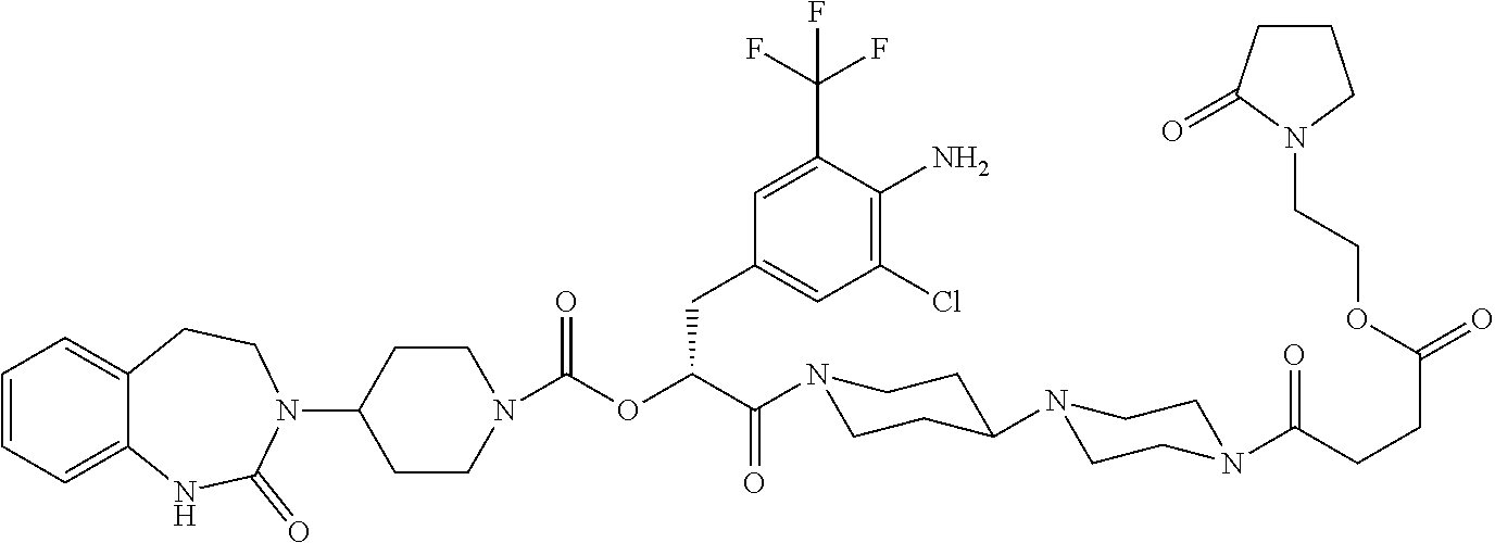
C1=CC=C2C(=C1)CCN(C1CCN(C(OC(C(=O)N3CCC(N4CCN(C(CCC(=O)OCCN5CCCC5=O)=O)CC4)CC3)CC3=CC(Cl)=C(N)C(C(F)(F)F)=C3)=O)CC1)C(=O)N2
